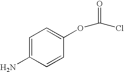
C1=C(N)C=CC(OC(Cl)=O)=C1
